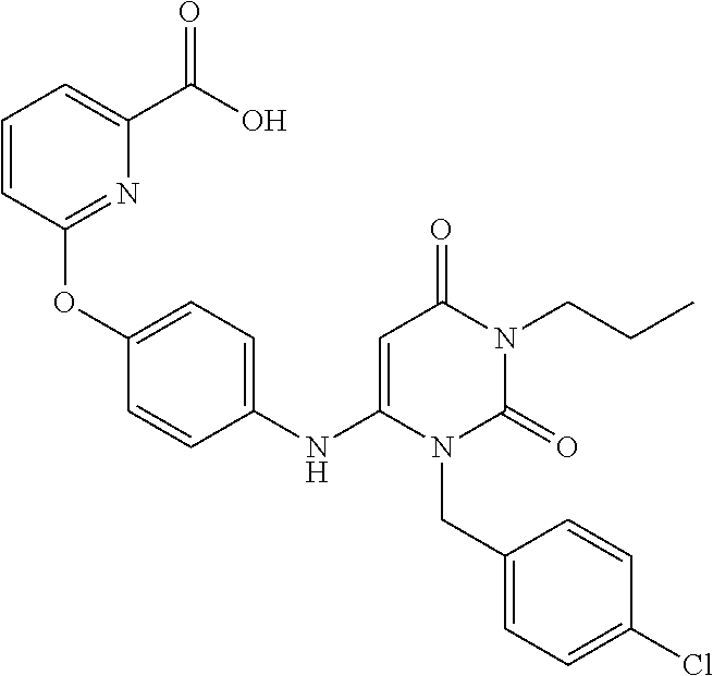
C1=CC(OC2=CC=C(NC3=CC(=O)N(CCC)C(=O)N3CC3=CC=C(Cl)C=C3)C=C2)=NC(C(O)=O)=C1
